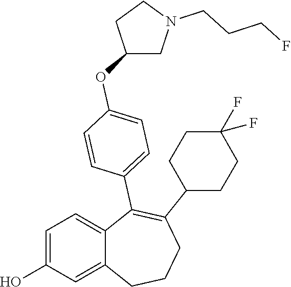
C1=C(O)C=C2C(=C1)C(C1=CC=C(OC3CN(CCCF)CC3)C=C1)=C(C1CCC(F)(F)CC1)CCC2
